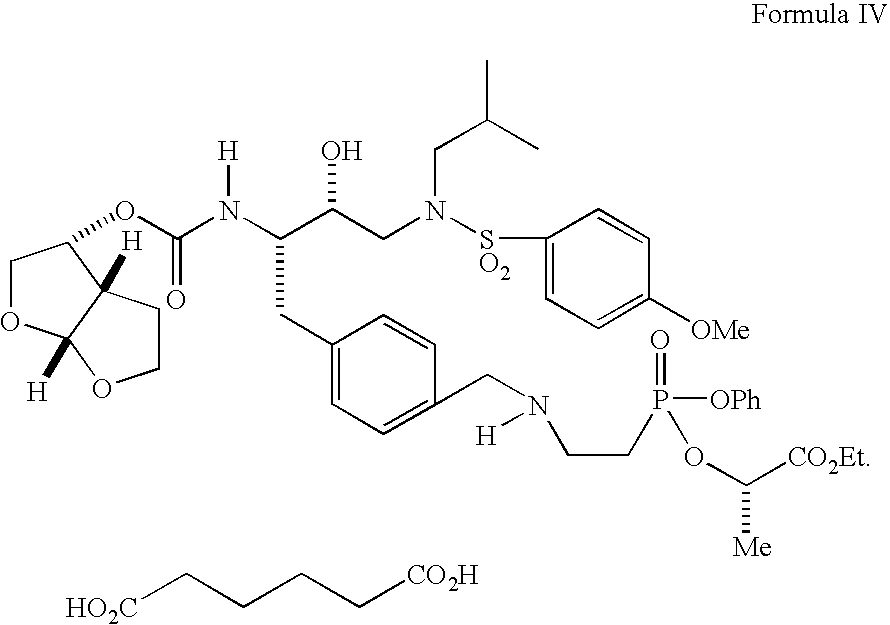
[HO2C]CCCC[CO2H].C1OC2([H])C([H])(CCO2)C1OC(N(C(C(CN(CC(C)C)[SO2]C1=CC=C([OMe])C=C1)O)CC1=CC=C(CN([H])CCP(=O)([OPh])OC([CO2Et])[Me])C=C1)[H])=O
